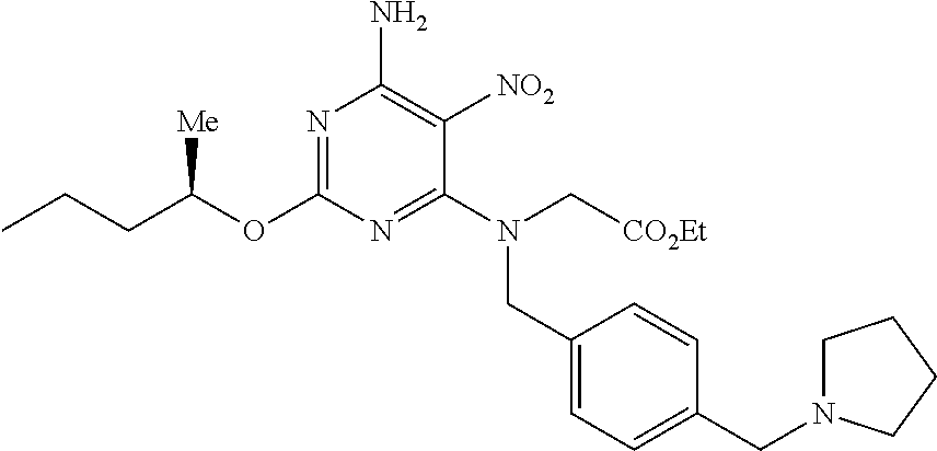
CCCC(OC1=NC(N)=C([NO2])C(N(C[CO2Et])CC2=CC=C(CN3CCCC3)C=C2)=N1)[Me]
